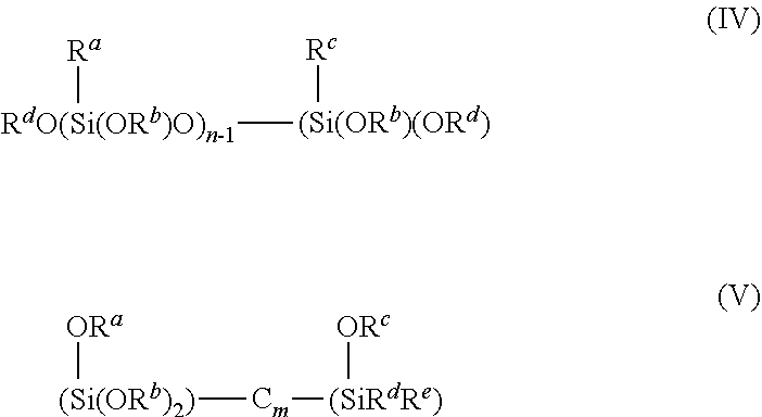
[RdO(Si(ORb)O)n-1]([(Si(ORb)(ORd)][Rc])[Ra].[(Si(ORb)2)]([Cm][(SiRdRe)][ORc])[ORa]
